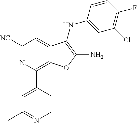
C1([NC])=NC(C2=CC(C)=NC=C2)=C2C(=C1)C(NC1=CC(Cl)=C(F)C=C1)=C(N)O2
